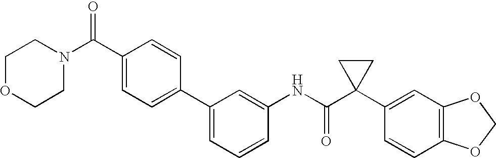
C1(C2=CC=C(C(N3CCOCC3)=O)C=C2)=CC=CC(NC(C2(C3=CC4=C(C=C3)OCO4)CC2)=O)=C1
